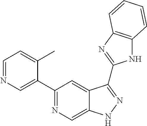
C1=NC=C(C2=NC=C3C(=C2)C(C2=NC4=C(N2)C=CC=C4)=NN3)C(C)=C1
